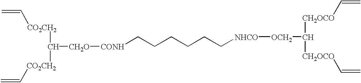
C([CO2CH2]C=C)([CO2CH2]C=C)[CH2O][CONH]CCCCCC[NHCO][OCH2]C([CH2OCO]C=C)[CH2OCO]C=C
